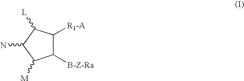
C1([B-Z-Ra])C([R1-A])C([L])C(N)C1[M]
